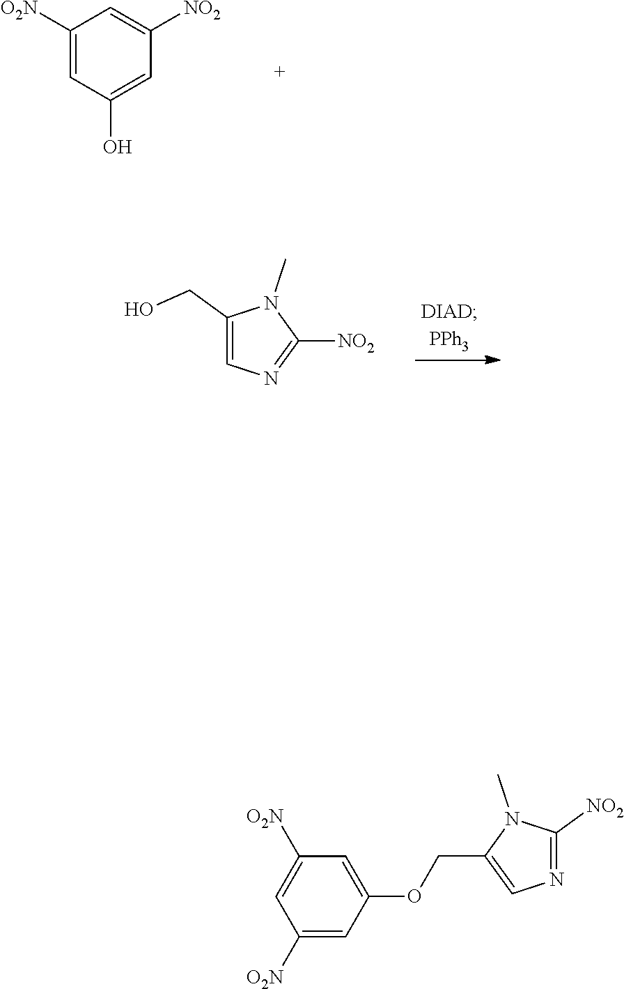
C1([O2N])=CC(O)=CC([NO2])=C1.C1(CO)=CN=C([NO2])N1C.C1=C(COC2=CC([O2N])=CC([O2N])=C2)N(C)C([NO2])=N1
